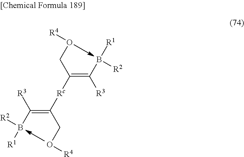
B(C(=C(CO[R4])[Rc]C(=C(B([R1])[R2])[R3])CO[R4])[R3])([R1])[R2]
